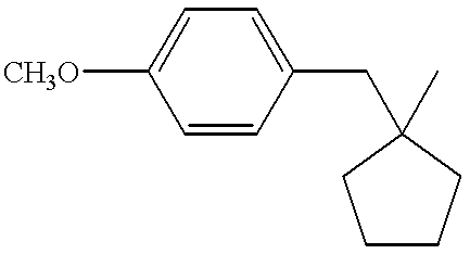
C1=CC(CC2(C)CCCC2)=CC=C1[CH3O]
